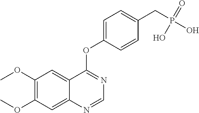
C1(OC)=C(OC)C=C2C(=C1)C(OC1=CC=C(CP(=O)(O)O)C=C1)=NC=N2
